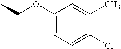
C1(OCC)=CC=C(Cl)C(C)=C1
